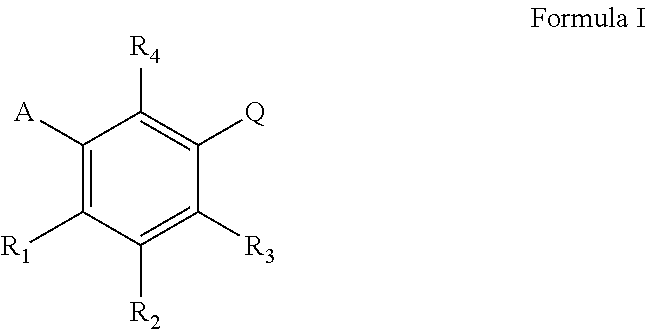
C1([R4])=C([Q])C([R3])=C([R2])C([R1])=C1[A]
